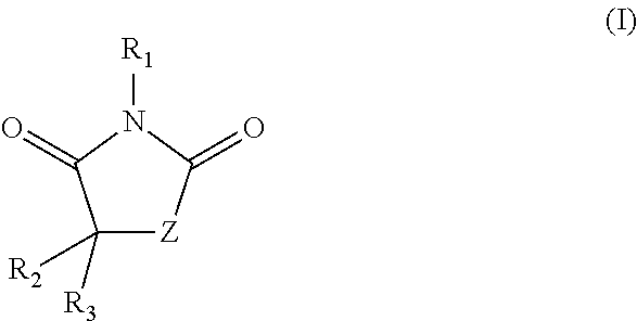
C1([R2])([R3])[Z]C(=O)N([R1])C1=O
